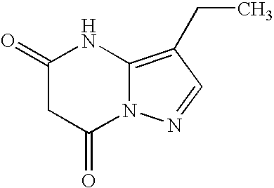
C12=C(CC)C=NN1C(=O)CC(=O)N2
